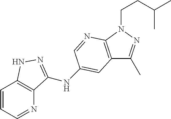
N1=CC=CC2=C1C(NC1=CC3=C(N(CCC(C)C)N=C3C)N=C1)=NN2
